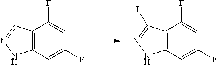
C12=C(C=C(F)C=C1F)NN=C2.C12=C(C=C(F)C=C1F)NN=C2I
